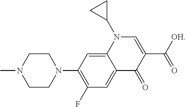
CN1CCN(C2=C(F)C=C3C(=C2)N(C2CC2)C=C(C(=O)[OH])C3=O)CC1
